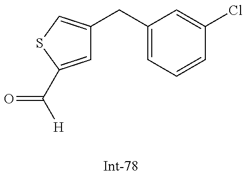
C1=C(C([H])=O)SC=C1CC1=CC=CC(Cl)=C1
